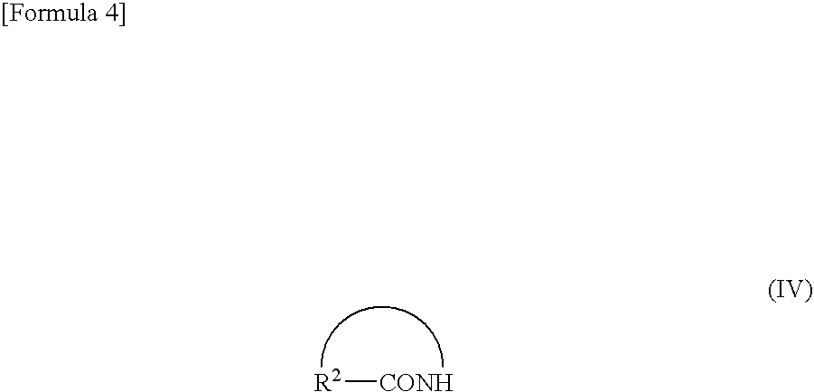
[R2][CONH]
